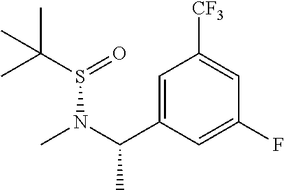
C1=C(C(N(S(C(C)(C)C)=O)C)C)C=C(F)C=C1[CF3]
